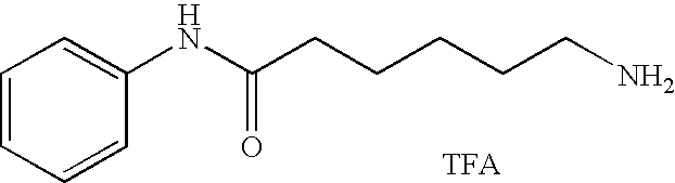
C(CCCCCN)(NC1=CC=CC=C1)=O
